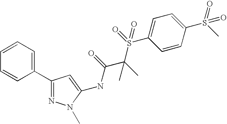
C1=CC=C(C2=NN(C)C(NC(=O)C(S(C3=CC=C(S(=O)(C)=O)C=C3)(=O)=O)(C)C)=C2)C=C1
